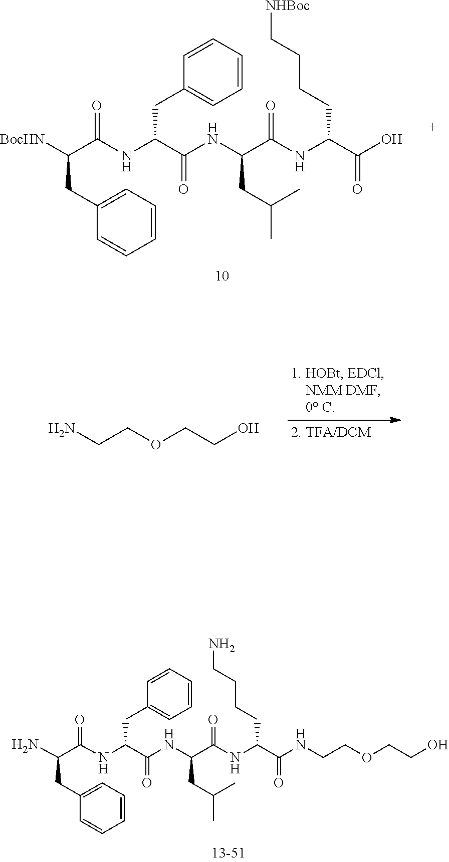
C1=CC=C(CC([BocHN])C(NC(CC2=CC=CC=C2)C(NC(C(NC(C(O)=O)CCCC[NHBoc])=O)CC(C)C)=O)=O)C=C1.NCCOCCO.C1=CC=C(CC(N)C(NC(CC2=CC=CC=C2)C(NC(C(NC(C(=O)NCCOCCO)CCCCN)=O)CC(C)C)=O)=O)C=C1
